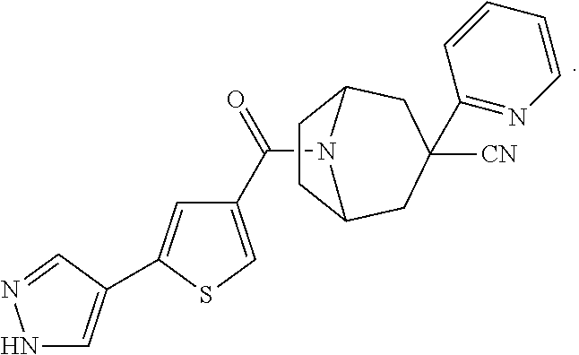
N1C=C(C2=CC(C(=O)N3C4CCC3CC([CN])(C3=NC=CC=C3)C4)=CS2)C=N1
